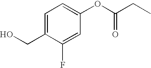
C1=C(CO)C(F)=CC(OC(CC)=O)=C1
